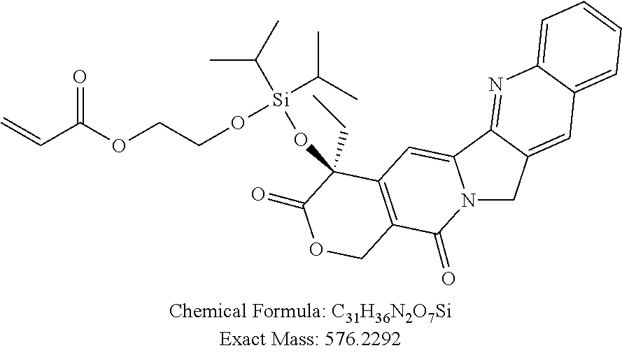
O=C(OCCO[Si](OC1(CC)C2=C(COC1=O)C(=O)N1CC3=CC4=CC=CC=C4N=C3C1=C2)(C(C)C)C(C)C)C=C
